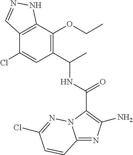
C12=NC(N)=C(C(=O)NC(C)C3=C(OCC)C4=C(C(Cl)=C3)C=NN4)N1N=C(Cl)C=C2
